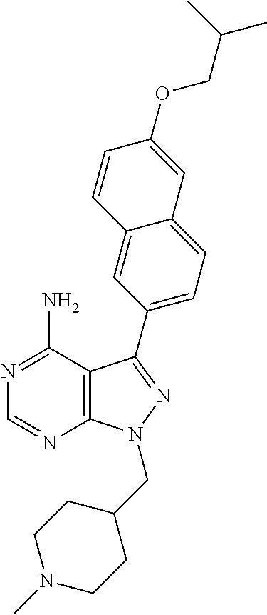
C12=C(C(N)=NC=N1)C(C1=CC=C3C(=C1)C=CC(OCC(C)C)=C3)=NN2CC1CCN(C)CC1
